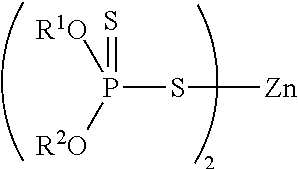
P(S[Zn])([R2O])([R1O])=S
